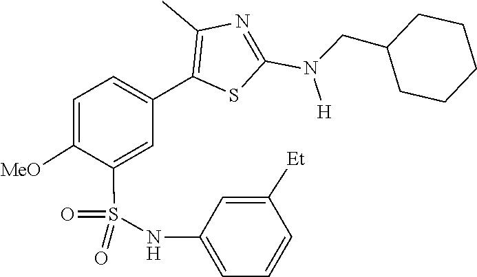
C1(CN(C2=NC(C)=C(C3=CC=C([MeO])C(S(=O)(=O)NC4=CC=CC([Et])=C4)=C3)S2)[H])CCCCC1
